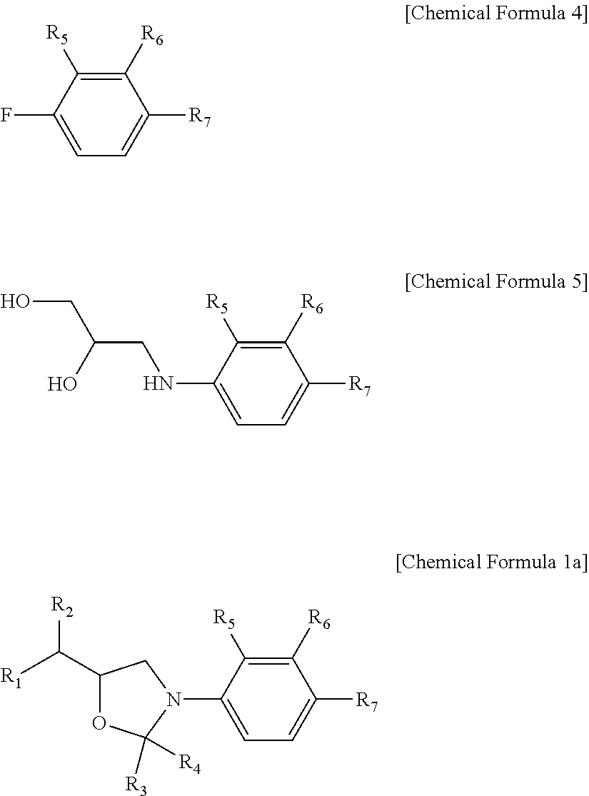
C1=C(F)C([R5])=C([R6])C([R7])=C1.C1=C(NCC(O)CO)C([R5])=C([R6])C([R7])=C1.C1=C(N2C([R3])([R4])OC(C([R1])[R2])C2)C([R5])=C([R6])C([R7])=C1
